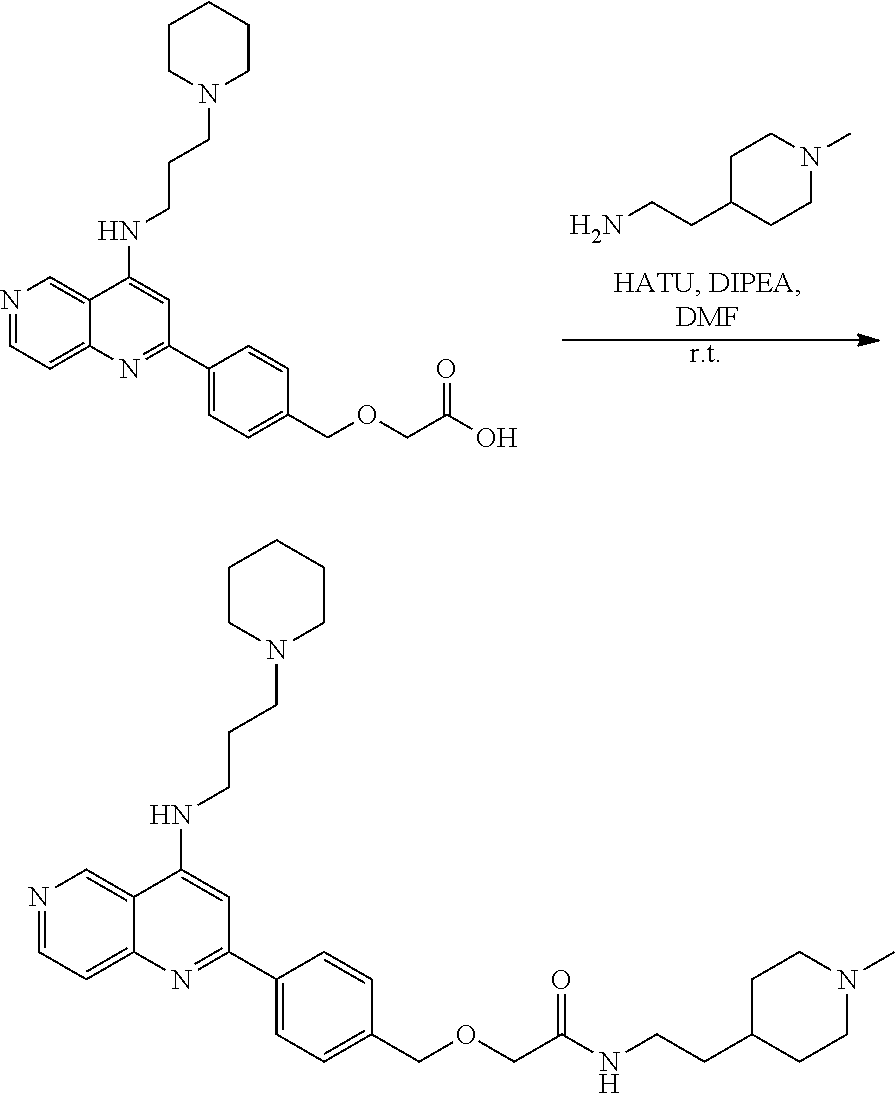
NCCC1CCN(C)CC1.N1=CC=C2C(=C1)C(NCCCN1CCCCC1)=CC(C1=CC=C(COCC(O)=O)C=C1)=N2.N1=CC=C2C(=C1)C(NCCCN1CCCCC1)=CC(C1=CC=C(COCC(NCCC3CCN(C)CC3)=O)C=C1)=N2
